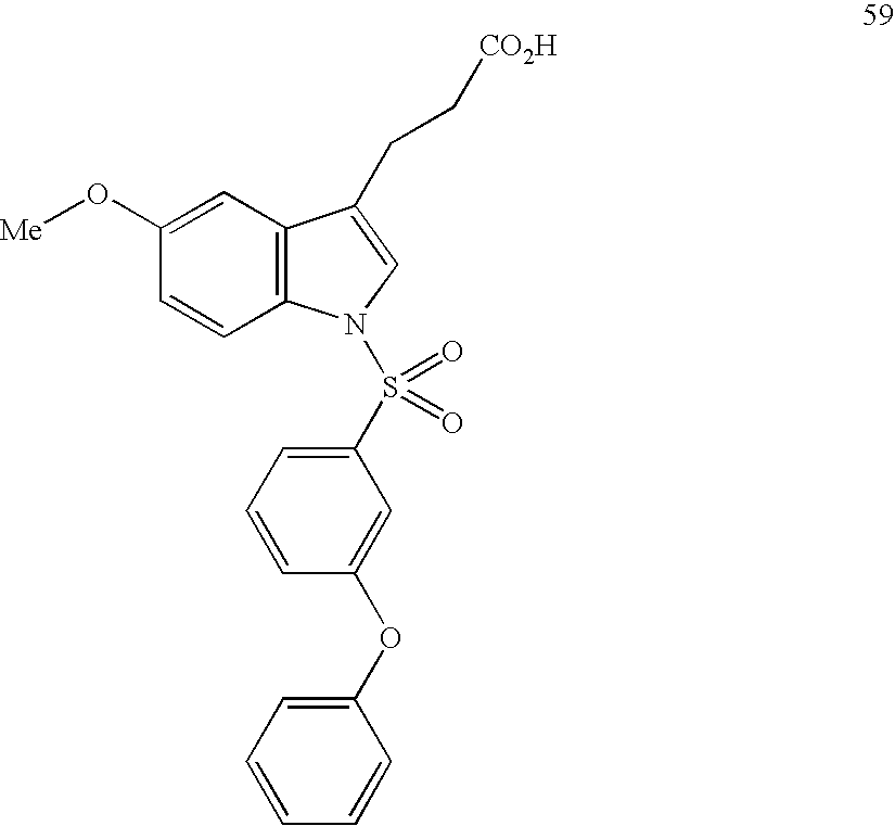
C1(O[Me])=CC2=C(C=C1)N(S(=O)(C1=CC=CC(OC3=CC=CC=C3)=C1)=O)C=C2CC[CO2H]
